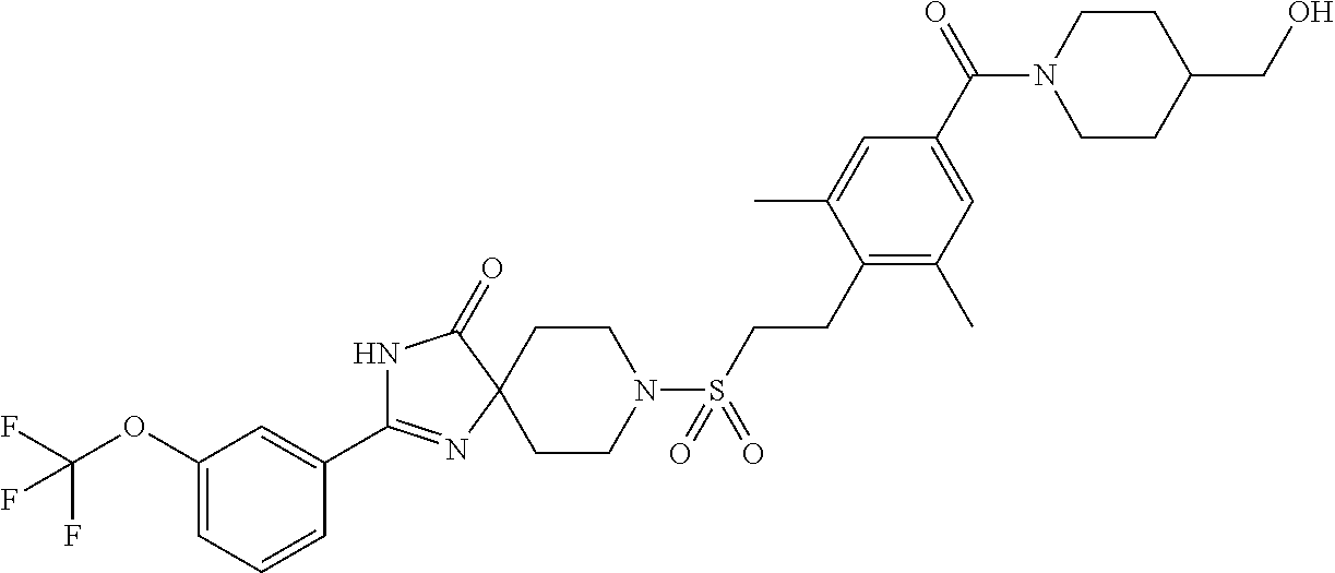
C1=CC(C2=NC3(C(=O)N2)CCN(S(=O)(=O)CCC2=C(C)C=C(C(=O)N4CCC(CO)CC4)C=C2C)CC3)=CC(OC(F)(F)F)=C1
